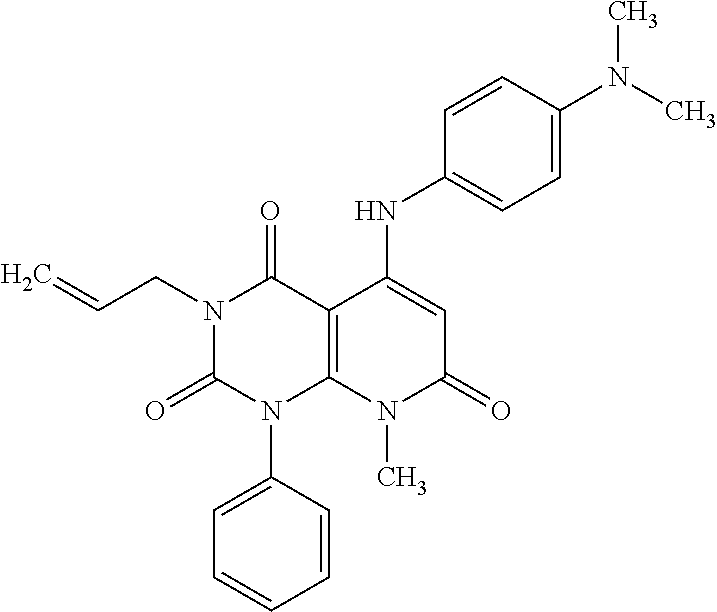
C1=CC(N2C3=C(C(=O)N(CC=C)C2=O)C(NC2=CC=C(N(C)C)C=C2)=CC(=O)N3C)=CC=C1
